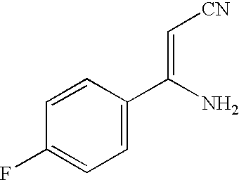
C1=CC(C(N)=C[CN])=CC=C1F
